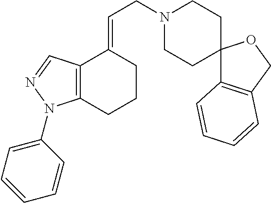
N1(CC=C2CCCC3=C2C=NN3C2=CC=CC=C2)CCC2(CC1)C1=C(CO2)C=CC=C1
